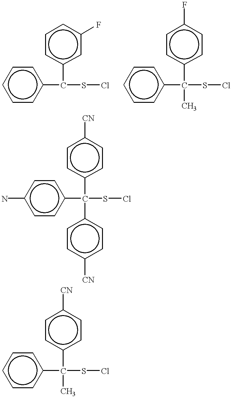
c1cc(C(SCl)c2cc(F)ccc2)ccc1.c1cc(C(SCl)(c2ccc(F)cc2)C)ccc1.c1cc(C(SCl)(c2ccc([CN])cc2)c2ccc([CN])cc2)ccc1N.c1cc(C(SCl)(c2ccc([CN])cc2)C)ccc1
